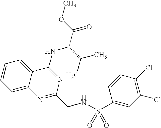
C1=CC=C2C(=C1)C(NC(C(C)C)C(=O)OC)=NC(CNS(=O)(=O)C1=CC(Cl)=C(Cl)C=C1)=N2
